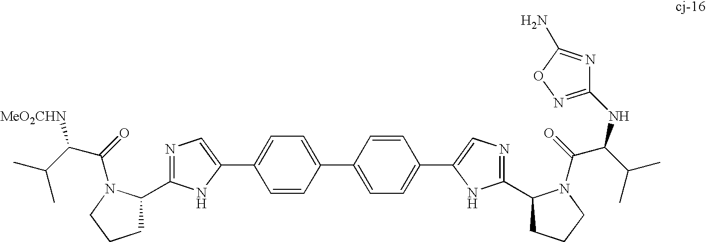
C1=CC(C2=CC=C(C3=CN=C(C4CCCN4C(=O)C(C(C)C)NC4=NOC(N)=N4)N3)C=C2)=CC=C1C1=CN=C(C2CCCN2C(=O)C(C(C)C)[MeO2CHN])N1
